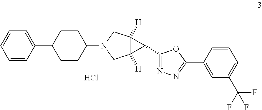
Cl.C1=CC(C2CCC(N3CC4([H])C([H])(C3)C4C3=NN=C(C4=CC(C(F)(F)F)=CC=C4)O3)CC2)=CC=C1
